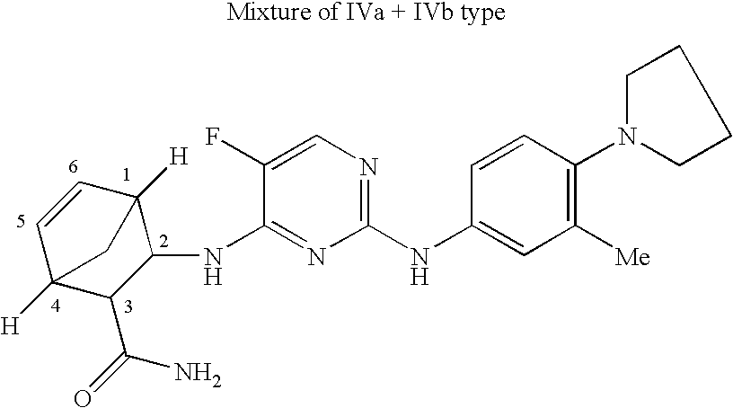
C1=CC2([H])C(NC3=NC(NC4=CC([Me])=C(N5CCCC5)C=C4)=NC=C3F)C(C(=O)N)C1([H])C2
